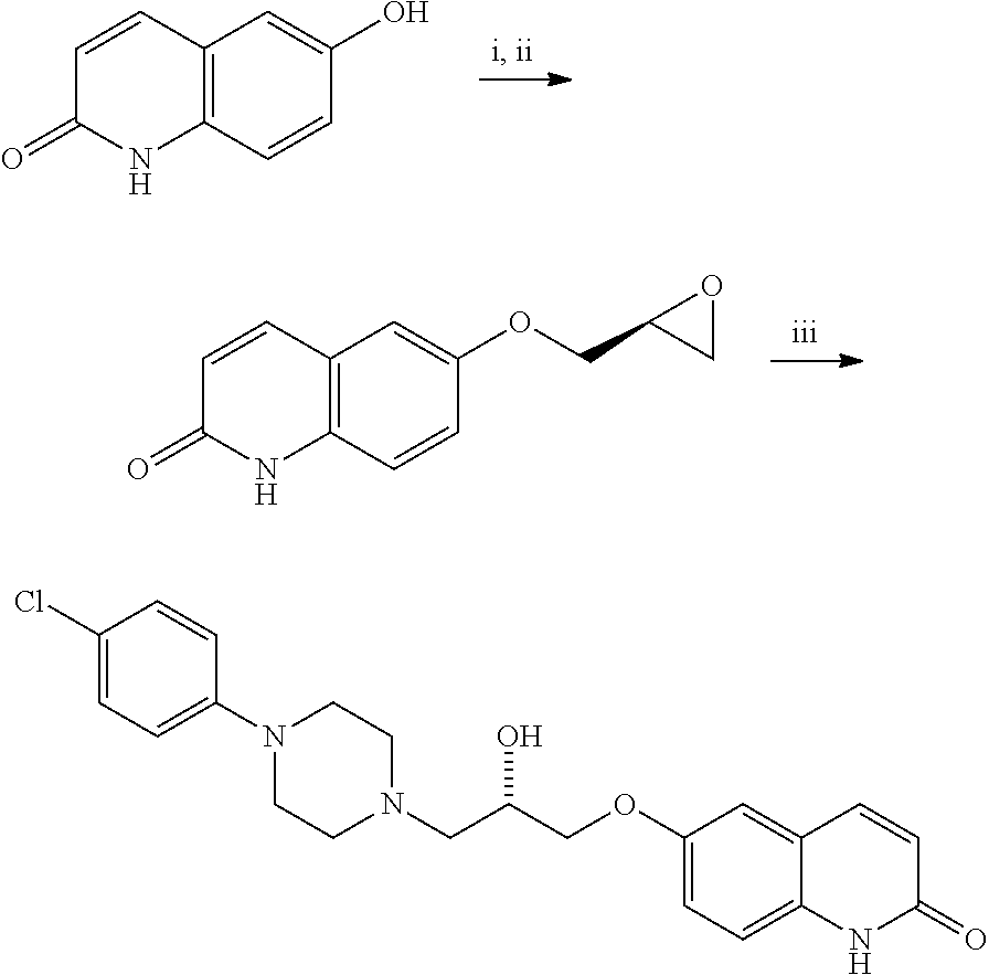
C12=C(C=CC(O)=C1)NC(=O)C=C2.C1(OCC(CN2CCN(C3=CC=C(Cl)C=C3)CC2)O)=CC=C2C(=C1)C=CC(=O)N2.C12=C(C=CC(OCC3CO3)=C1)NC(=O)C=C2
